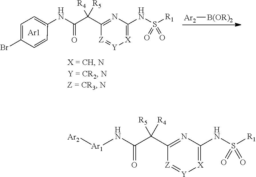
[X]1=C(NS([R1])(=O)=O)N=C(C(C(NC2=CC=C(Br)C=C2)=O)([R4])[R5])[Z]=[Y]1.[Ar1].[Ar2][B(OR)2].[X]1=C(NS([R1])(=O)=O)N=C(C(C(N[Ar1][Ar2])=O)([R5])[R4])[Z]=[Y]1
